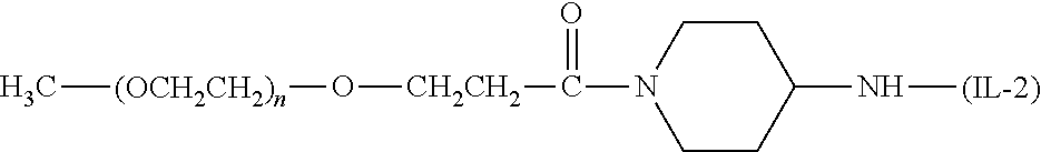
[(OCH2CH2)n](C)O[CH2CH2]C(N1CCC(N[(IL-2)])CC1)=O
